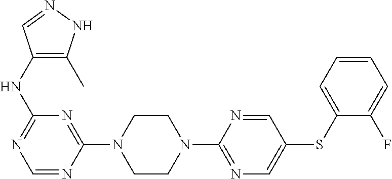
C1(NC2=NC=NC(N3CCN(C4=NC=C(SC5=CC=CC=C5F)C=N4)CC3)=N2)=C(C)NN=C1
